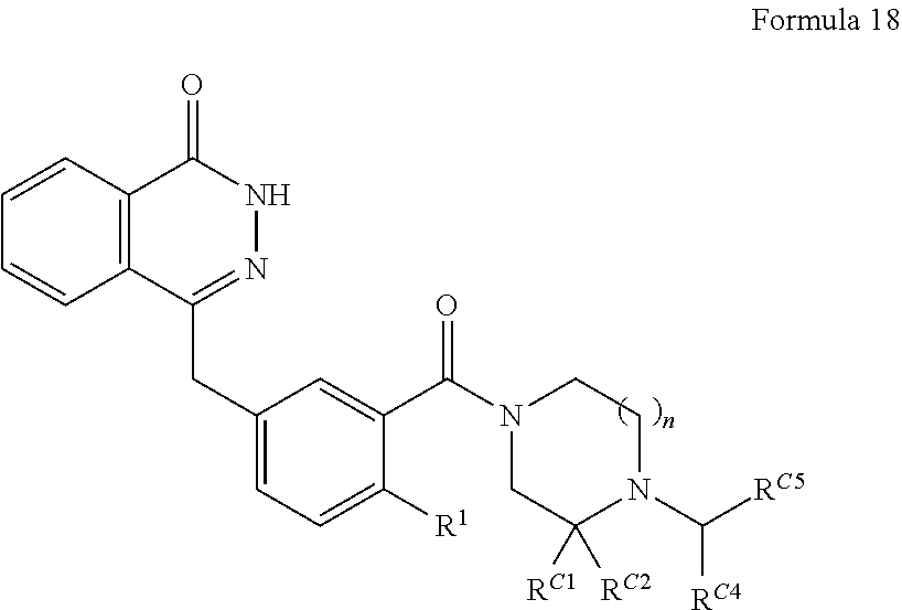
C12=C(C=CC=C1)C(=O)NN=C2CC1=CC=C([R1])C(C(N2CC([RC1])([RC2])N(C([RC5])[RC4])CC2)=O)=C1
